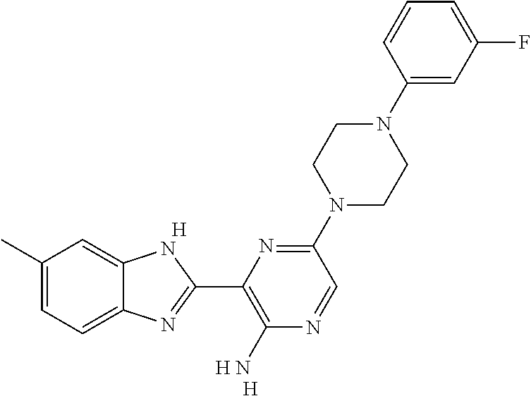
C1(C)=CC=C2C(=C1)NC(C1=C(N)N=CC(N3CCN(C4=CC(F)=CC=C4)CC3)=N1)=N2.[H].[H].[H]
